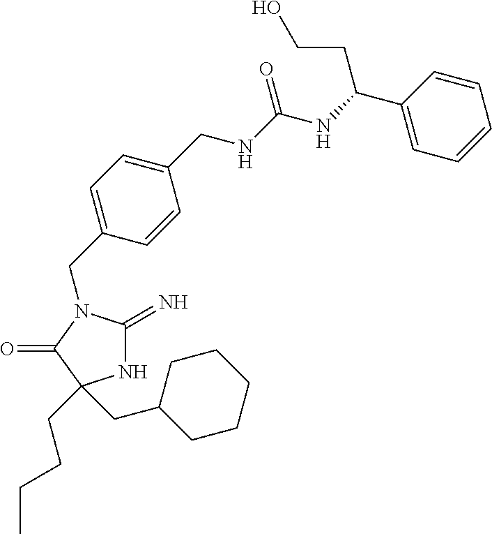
C1(CN2C(=N)NC(CCCC)(CC3CCCCC3)C2=O)=CC=C(CNC(NC(C2=CC=CC=C2)CCO)=O)C=C1
